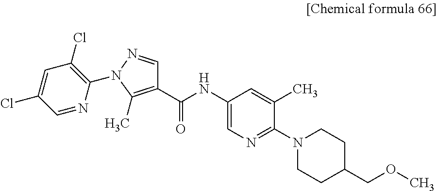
C1(C(NC2=CN=C(N3CCC(COC)CC3)C(C)=C2)=O)=C(C)N(C2=C(Cl)C=C(Cl)C=N2)N=C1
